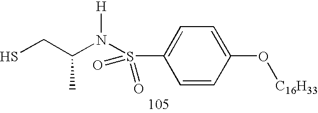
SCC(N(S(C1=CC=C(O[C16H33])C=C1)(=O)=O)[H])C
